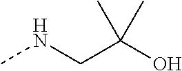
CNCC(O)(C)C
